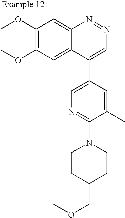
C1CC(COC)CCN1C1=NC=C(C2=CN=NC3=CC(OC)=C(OC)C=C23)C=C1C
